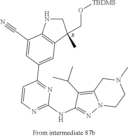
C1NC2=C(C1(CO[TBDMS])C)C=C(C1=NC(NC3=NN4C(=C3C(C)C)CN(C)CC4)=NC=C1)C=C2C#N.[R]
